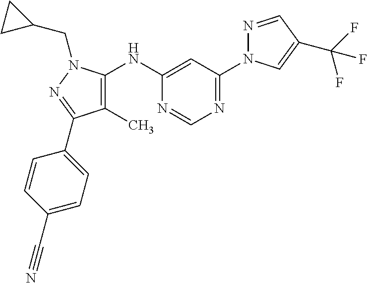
N(C1=CC(N2N=CC(C(F)(F)F)=C2)=NC=N1)C1=C(C)C(C2=CC=C(C#N)C=C2)=NN1CC1CC1
